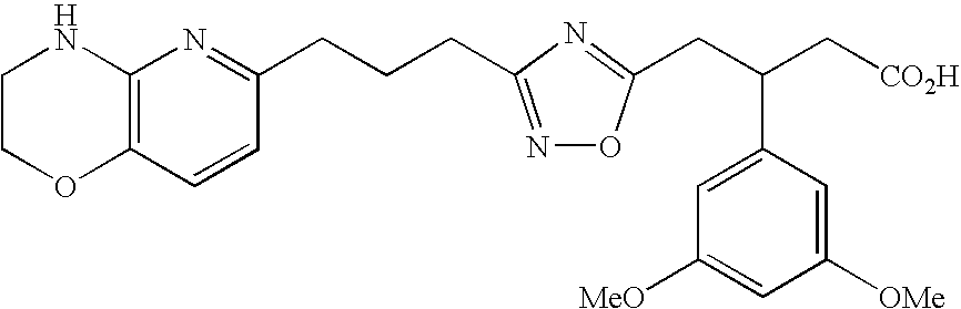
C1COC2=C(N1)N=C(CCCC1=NOC(CC(C[CO2H])C3=CC([MeO])=CC([OMe])=C3)=N1)C=C2
